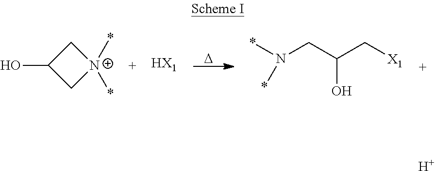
[D].C1[N+](*)(*)CC1O.[HX1].*N(CC(C[X1])O)*.[H]
